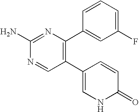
C1(C2=C(C3=CC(F)=CC=C3)N=C(N)N=C2)=CNC(=O)C=C1
